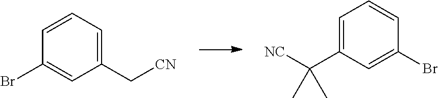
C1(C[CN])=CC=CC(Br)=C1.C1(Br)=CC(C([NC])(C)C)=CC=C1
